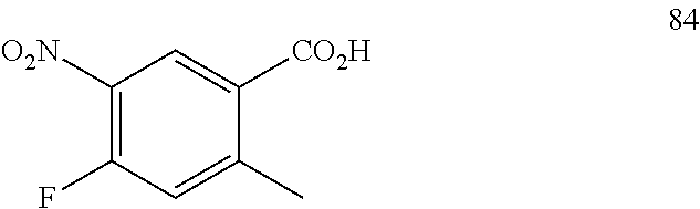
C1([O2N])=C(F)C=C(C)C([CO2H])=C1
